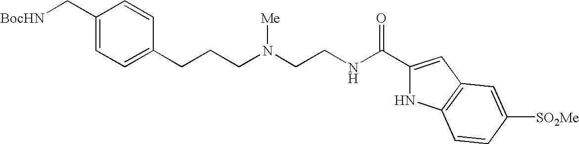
C1(C[BocHN])=CC=C(CCCN(CCNC(C2=CC3=C(N2)C=CC([SO2Me])=C3)=O)[Me])C=C1
